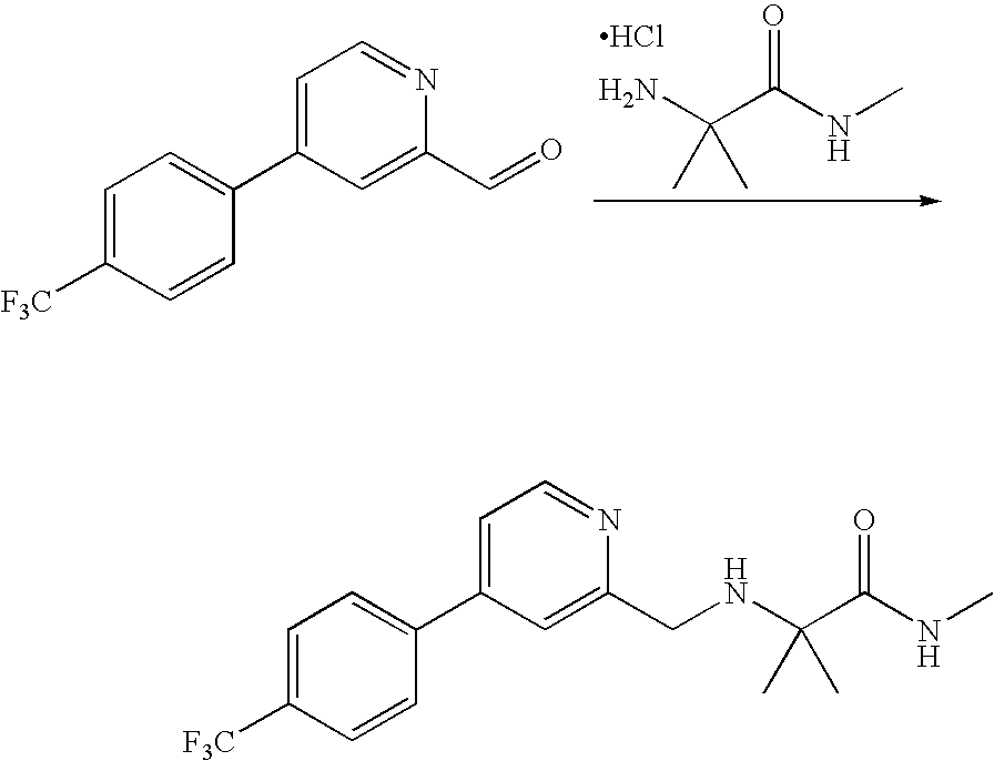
C1=C([F3C])C=CC(C2=CC=NC(C=O)=C2)=C1.NC(C(NC)=O)(C)C.Cl.C1=C([F3C])C=CC(C2=CC=NC(CNC(C(NC)=O)(C)C)=C2)=C1
